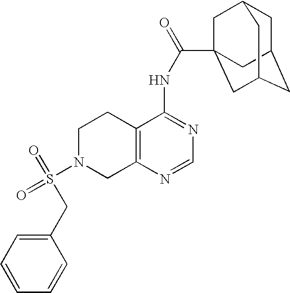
C1N(S(=O)(=O)CC2=CC=CC=C2)CC2=C(C1)C(NC(=O)C13CC4CC(CC(C1)C4)C3)=NC=N2
